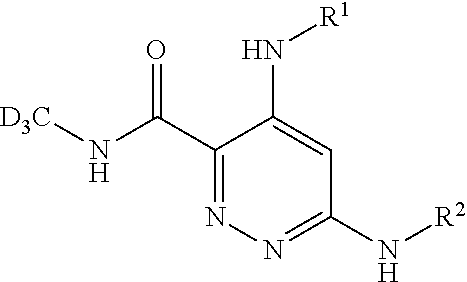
C1(C(N[D3C])=O)=NN=C(N[R2])C=C1N[R1]
